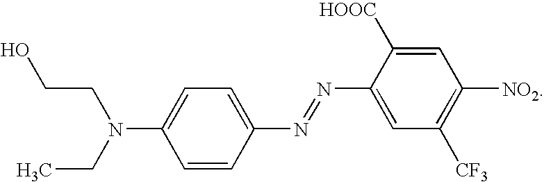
OCCN(C1=CC=C(N=NC2=CC([CF3])=C([NO2])C=C2[HOOC])C=C1)CC
